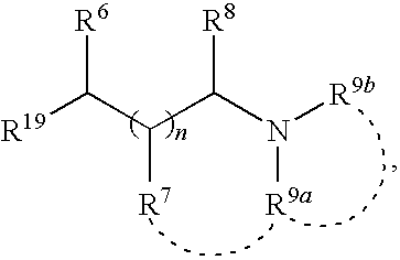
[R19]C(C(C(N([R9b])[R9a])[R8])[R7])[R6]
